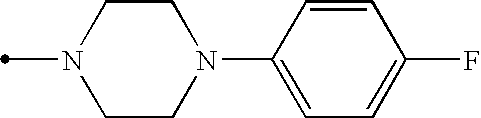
C1CN(C2=CC=C(F)C=C2)CCN1C
